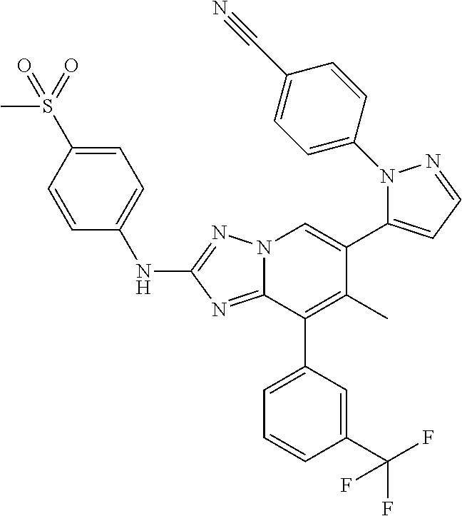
N12C(=NC(NC3=CC=C(S(=O)(C)=O)C=C3)=N1)C(C1=CC=CC(C(F)(F)F)=C1)=C(C)C(C1=CC=NN1C1=CC=C(C#N)C=C1)=C2
